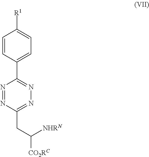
N1=NC(CC([CO2RC])[NHRN])=NN=C1C1=CC=C([R1])C=C1
